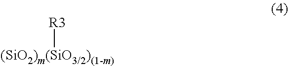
[R3][(SiO2)m(SiO3/2)(1-m)]
